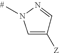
C1=C([Z])C=NN1C
